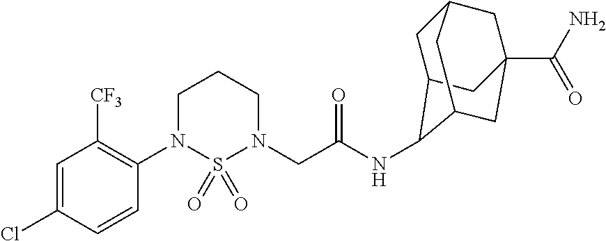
C1=C(Cl)C=CC(N2S(=O)(=O)N(CC(NC3C4CC5CC(C(N)=O)(CC3C5)C4)=O)CCC2)=C1[CF3]
